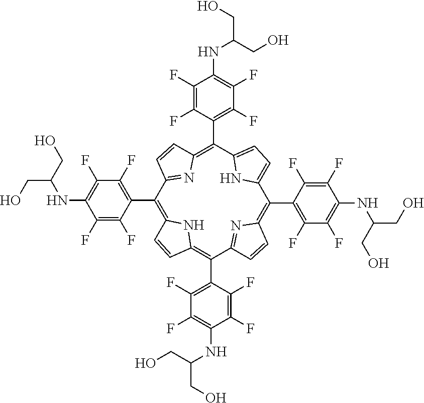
C1(C2=C3NC(=C(C4=C(F)C(F)=C(NC(CO)CO)C(F)=C4F)C4=NC(=C(C5=C(F)C(F)=C(NC(CO)CO)C(F)=C5F)C5=CC=C(C(C6=C(F)C(F)=C(NC(CO)CO)C(F)=C6F)=C6N=C2C=C6)N5)C=C4)C=C3)=C(F)C(F)=C(NC(CO)CO)C(F)=C1F
